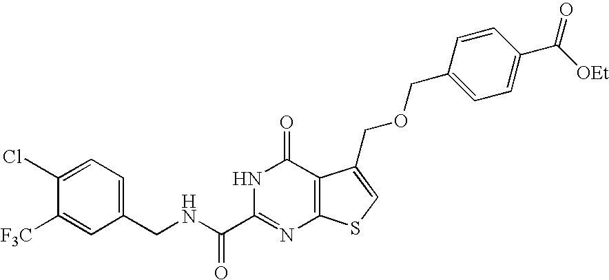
C1(CNC(C2=NC3=C(C(=O)N2)C(COCC2=CC=C(C([OEt])=O)C=C2)=CS3)=O)=CC=C(Cl)C([F3C])=C1
